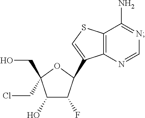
C1(O)C(F)C(C2=CSC3=C2N=CN=C3N)OC1(CO)CCl
